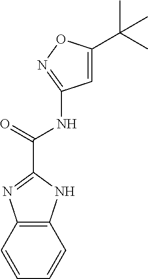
C1=C(C(C)(C)C)ON=C1NC(C1=NC2=C(N1)C=CC=C2)=O
